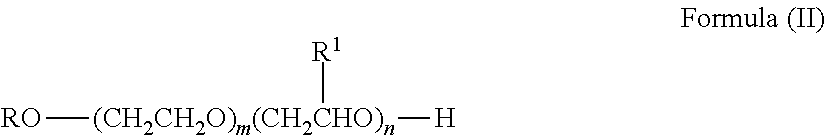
[RO][(CH2CH2O)m(CH2CHO)n]([R1])[H]
